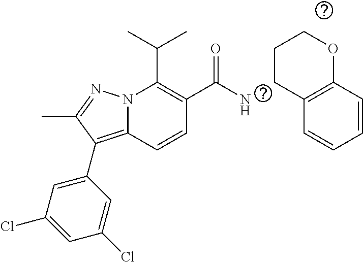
C(C1=C(C(N)=O)C=CC2=C(C3=CC(Cl)=CC(Cl)=C3)C(C)=NN12)(C)C.C1CCOC2=C1C=CC=C2
